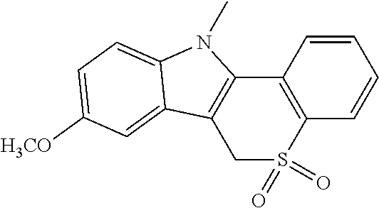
C1=CC2=C(C=C1)C1=C(CS2(=O)=O)C2=CC([H3CO])=CC=C2N1C
